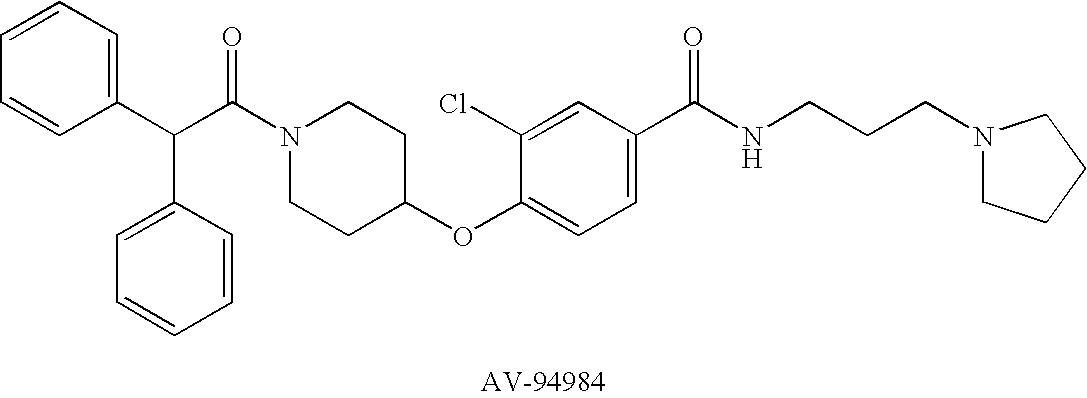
C(C(N1CCC(OC2=CC=C(C(NCCCN3CCCC3)=O)C=C2Cl)CC1)=O)(C1=CC=CC=C1)C1=CC=CC=C1
